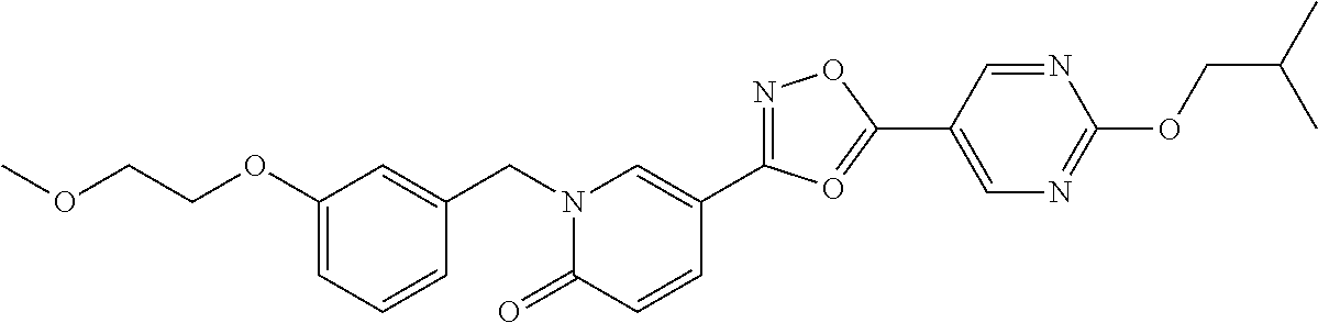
C1(OCCOC)=CC=CC(CN2C(=O)C=CC(C3=NOC(C4=CN=C(OCC(C)C)N=C4)=O3)=C2)=C1
